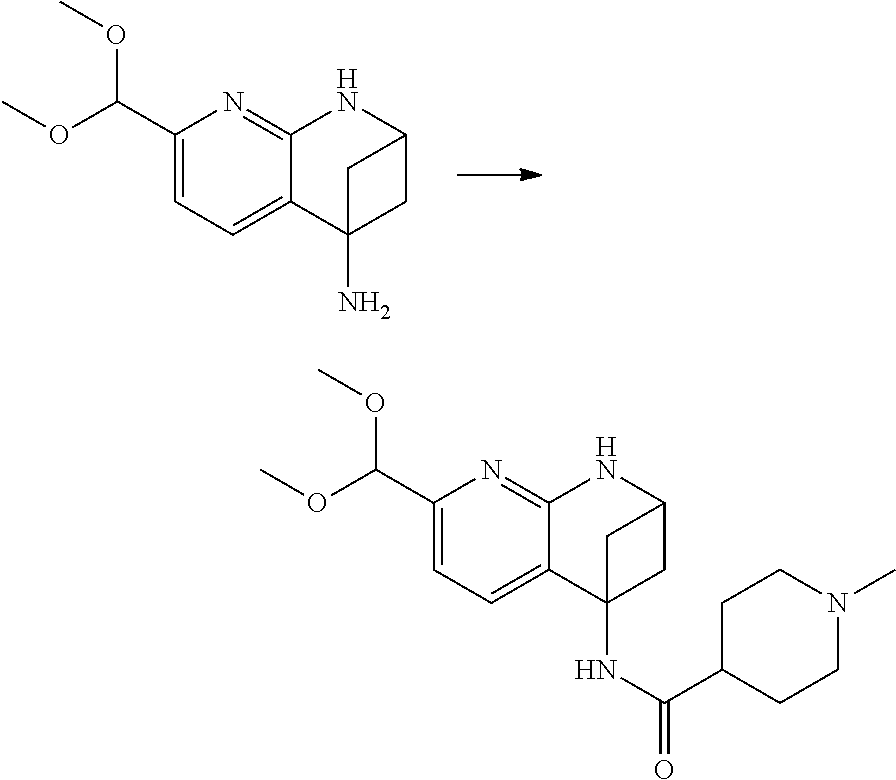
O(C)C(C1=CC=C2C(=N1)NC1CC2(N)C1)OC.O(C)C(C1=CC=C2C(=N1)NC1CC2(NC(C2CCN(C)CC2)=O)C1)OC
